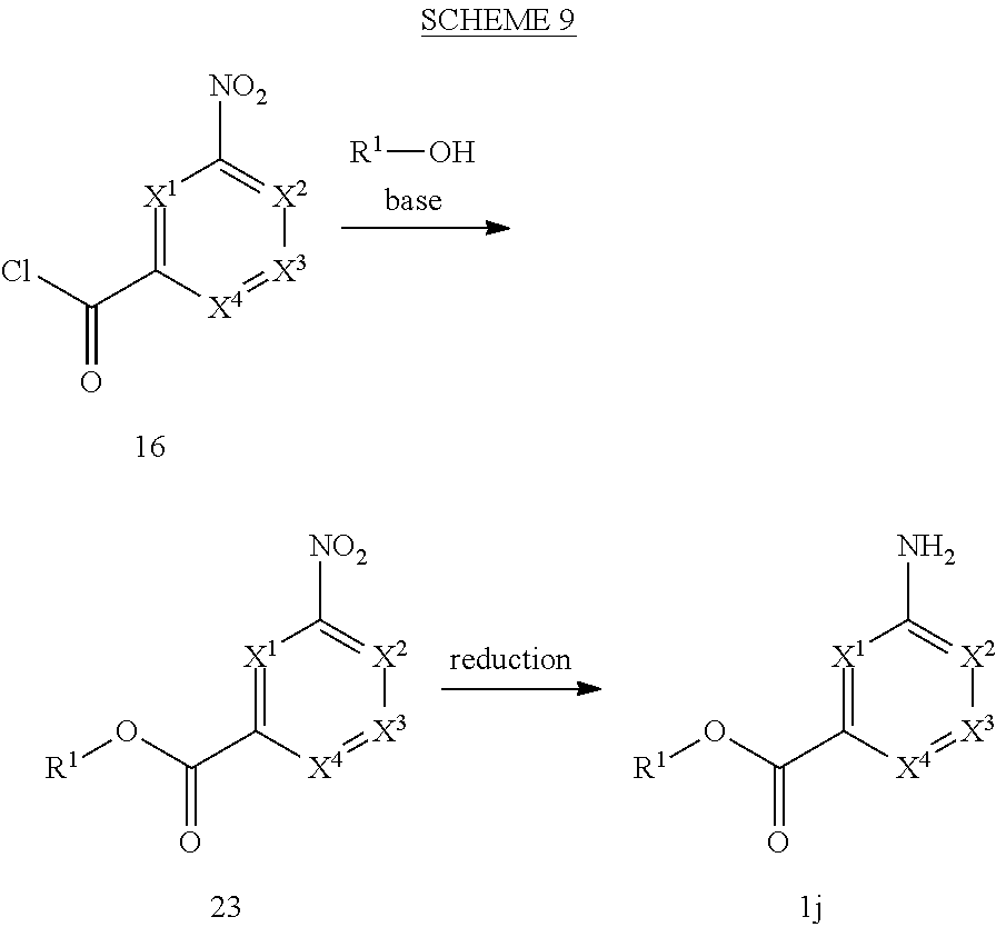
O(C(=O)C1=[X1]C([NO2])=[X2][X3]=[X4]1)[R1].O(C(=O)C1=[X1]C(N)=[X2][X3]=[X4]1)[R1].ClC(=O)C1=[X1]C([NO2])=[X2][X3]=[X4]1.[R1]O
